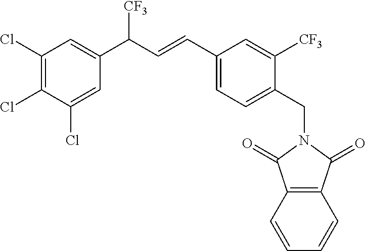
C12=C(C(=O)N(CC3=CC=C(C=CC(C4=CC(Cl)=C(Cl)C(Cl)=C4)[CF3])C=C3[CF3])C1=O)C=CC=C2
